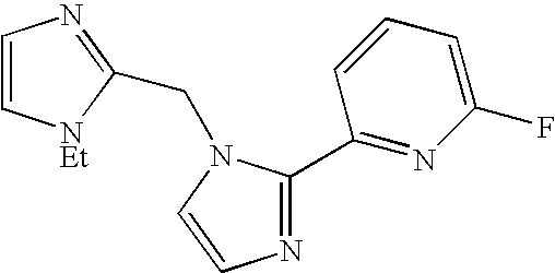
N1=C(C2=NC(F)=CC=C2)N(CC2=NC=C[NEt]2)C=C1
